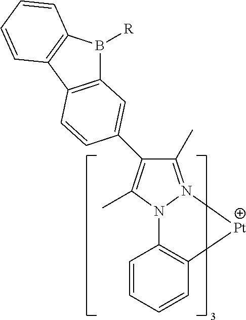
C1(C)=N2N(C(C)=C1C1=CC3=C(C4=C(B3[R])C=CC=C4)C=C1)C1=C(C=CC=C1)[Pt]2
